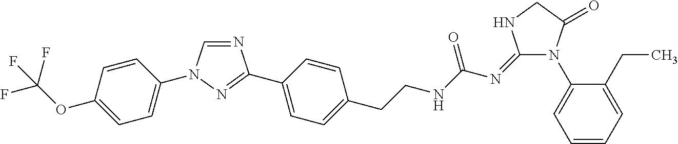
N1=CN(C2=CC=C(OC(F)(F)F)C=C2)N=C1C1=CC=C(CCNC(N=C2N(C3=CC=CC=C3CC)C(=O)CN2)=O)C=C1
